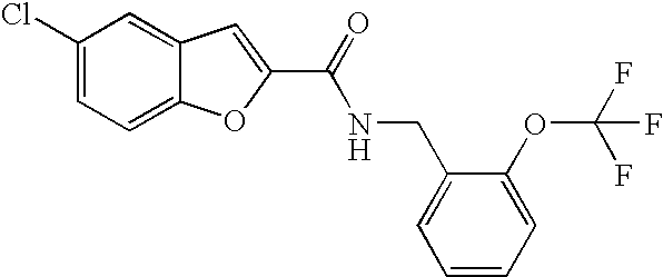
C1(C(=O)NCC2=CC=CC=C2OC(F)(F)F)=CC2=CC(Cl)=CC=C2O1
